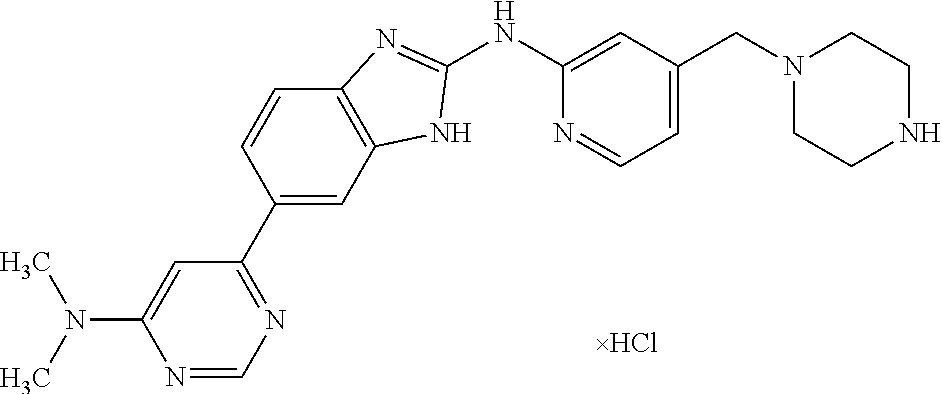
N1=CN=C(C2=CC3=C(C=C2)N=C(NC2=CC(CN4CCNCC4)=CC=N2)N3)C=C1N(C)C
